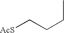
CCCC[AcS]
